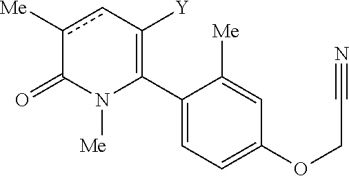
C1(C2=C([Y])cc([Me])C(=O)N2[Me])=CC=C(OCC#N)C=C1[Me]
